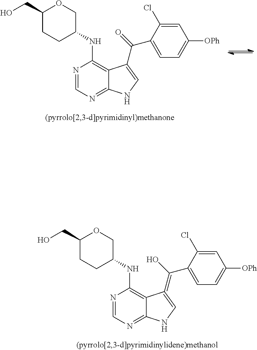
C1(CO)CCC(NC2=C3C(=NC=N2)NC=C3C(=O)C2=CC=C([OPh])C=C2Cl)CO1.C1(CO)CCC(NC2=C3C(=NC=N2)NC=C3=C(O)C2=CC=C([OPh])C=C2Cl)CO1
